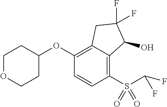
C1(OC2CCOCC2)=C2C(=C(S(C(F)F)(=O)=O)C=C1)C(O)C(F)(F)C2
